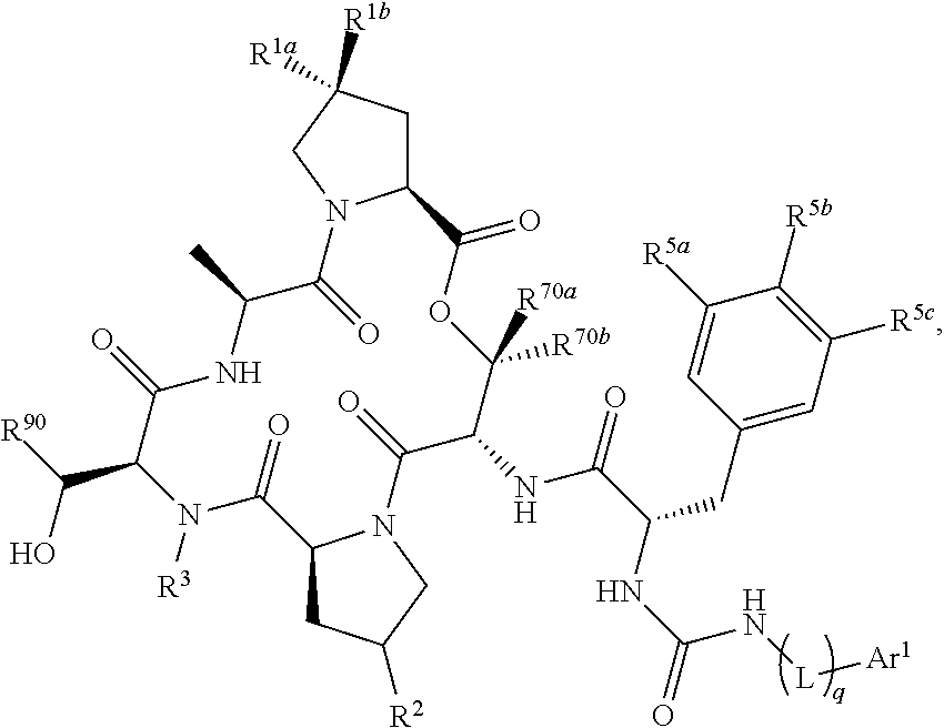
N1([R3])C(C(O)[R90])C(=O)NC(C)C(=O)N2C(CC([R1b])([R1a])C2)C(=O)OC([R70a])([R70b])C(NC(C(NC(=O)N[L][Ar1])CC2=CC([R5c])=C([R5b])C([R5a])=C2)=O)C(=O)N2C(CC([R2])C2)C1=O
